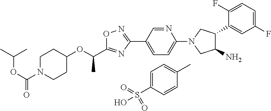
C1=C(S(O)(=O)=O)C=CC(C)=C1.C(OC(N1CCC(OC(C2=NC(C3=CC=C(N4CC(N)C(C5=CC(F)=CC=C5F)C4)N=C3)=NO2)C)CC1)=O)(C)C
